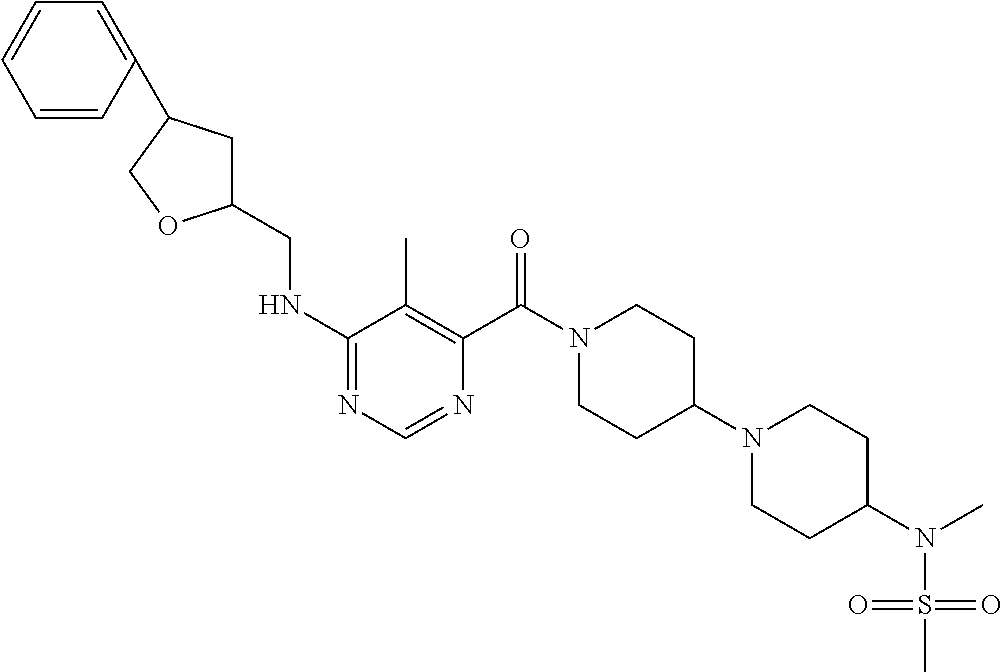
C1(NCC2CC(C3=CC=CC=C3)CO2)=NC=NC(C(N2CCC(N3CCC(N(S(=O)(=O)C)C)CC3)CC2)=O)=C1C
